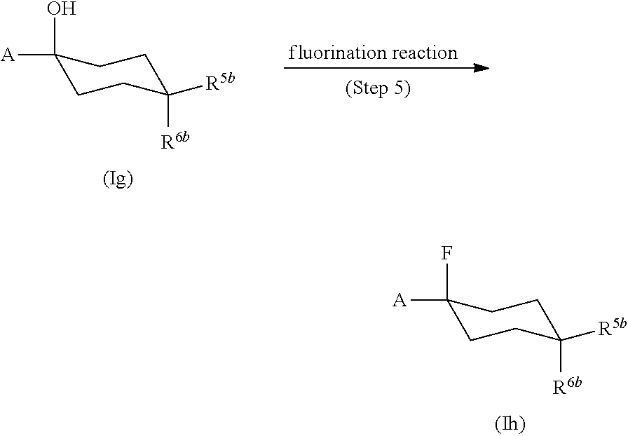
C1([A])(F)CCC([R6b])([R5b])CC1.C1([A])(O)CCC([R6b])([R5b])CC1
